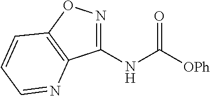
C1(NC([OPh])=O)=NOC2=C1N=CC=C2
